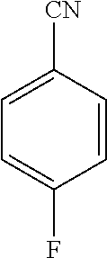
C1=CC([CN])=CC=C1F
